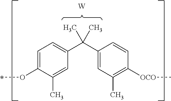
C1=C(OC)C(C)=CC(C(C)(C2=CC(C)=C([OCO]C)C=C2)C)=C1.[W]
